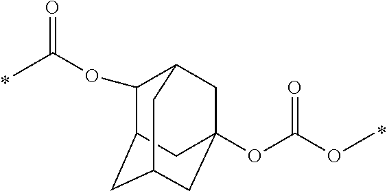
C12(OC(OC)=O)CC3CC(CC(C1)C3OC(C)=O)C2
